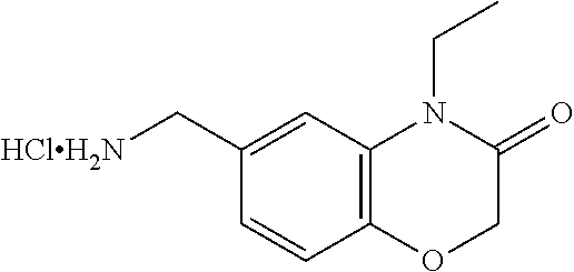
C1=CC2=C(C=C1C[HClH2N])N(CC)C(=O)CO2
